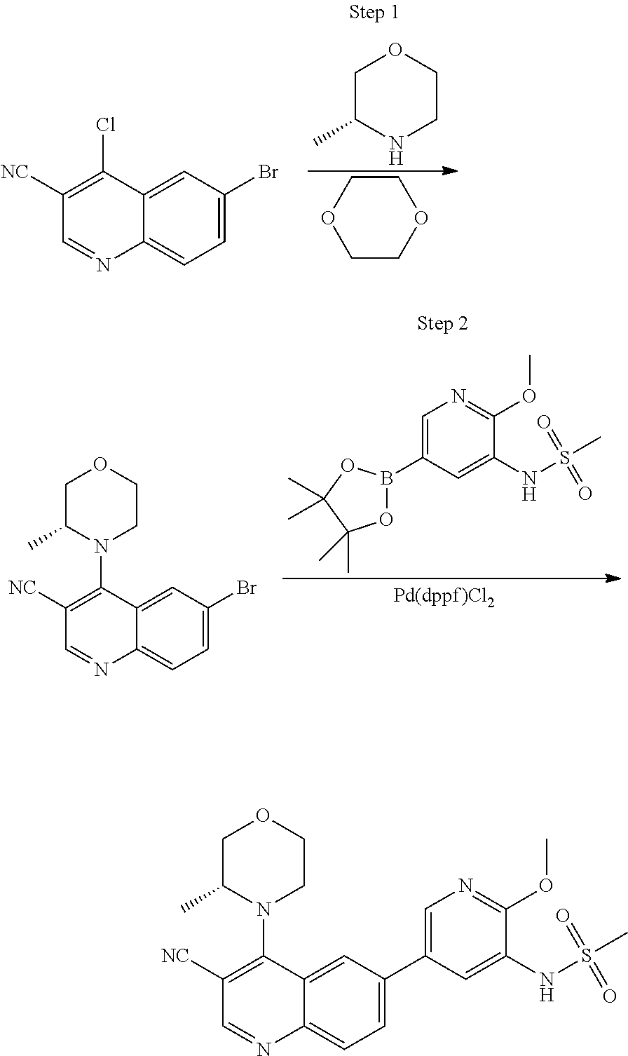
C12=CC(Br)=CC=C1N=CC([NC])=C2Cl.O1CCOCC1.C1C(C)NCCO1.C12=CC(Br)=CC=C1N=CC([NC])=C2N1C(C)COCC1.C1=C(B2OC(C)(C)C(C)(C)O2)C=C(NS(C)(=O)=O)C(OC)=N1.C12=CC(C3=CN=C(OC)C(NS(C)(=O)=O)=C3)=CC=C1N=CC([NC])=C2N1C(C)COCC1
